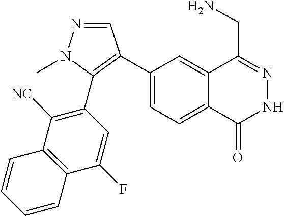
C1(C2=C(C3=C([NC])C4=C(C(F)=C3)C=CC=C4)N(C)N=C2)=CC=C2C(=C1)C(CN)=NNC2=O
